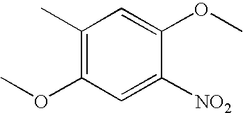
C1(C)=C(OC)C=C([NO2])C(OC)=C1
